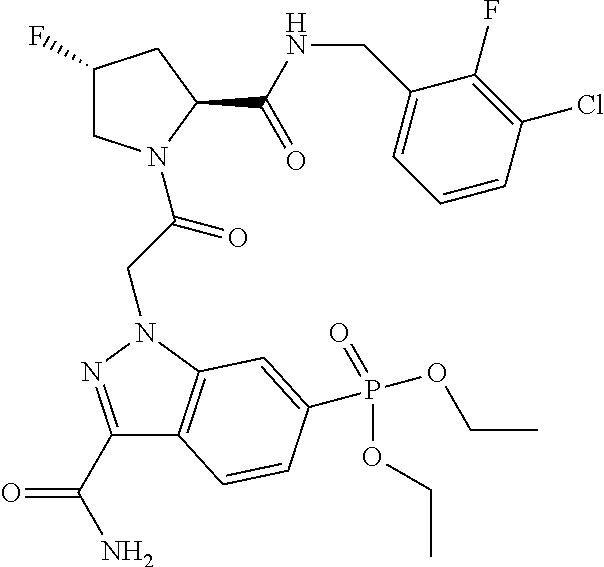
C1(F)CN(C(=O)CN2C3=C(C(C(N)=O)=N2)C=CC(P(=O)(OCC)OCC)=C3)C(C(NCC2=CC=CC(Cl)=C2F)=O)C1
